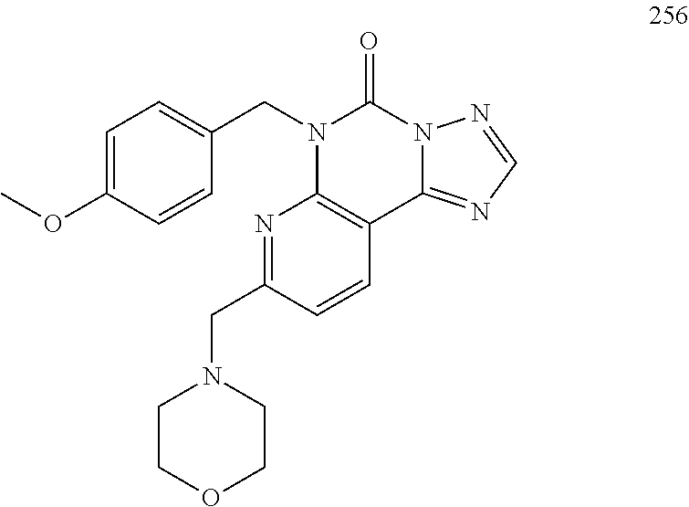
C1=C(OC)C=CC(CN2C3=C(C4=NC=NN4C2=O)C=CC(CN2CCOCC2)=N3)=C1
